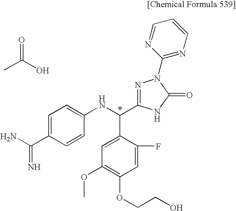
C1=C(C(N)=N)C=CC(NC(C2=CC(OC)=C(OCCO)C=C2F)C2=NN(C3=NC=CC=N3)C(=O)N2)=C1.CC(O)=O
